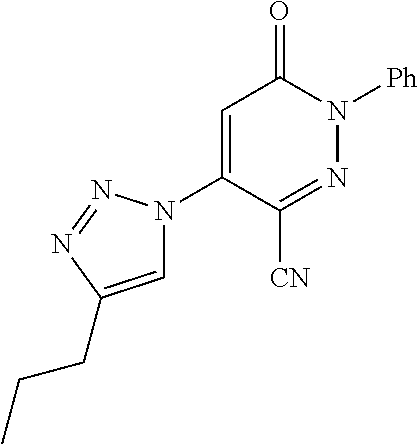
[CN]C1=NN([Ph])C(=O)C=C1N1C=C(CCC)N=N1
